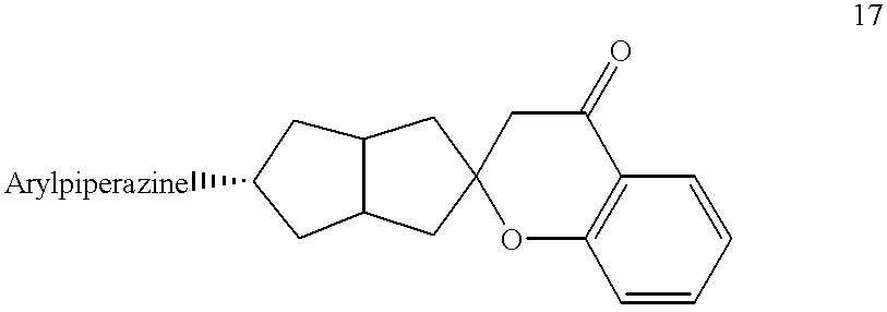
C12CC([Arylpiperazine])CC1CC1(C2)OC2=C(C(=O)C1)C=CC=C2
